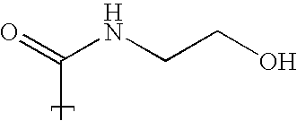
C(C)(=O)NCCO
